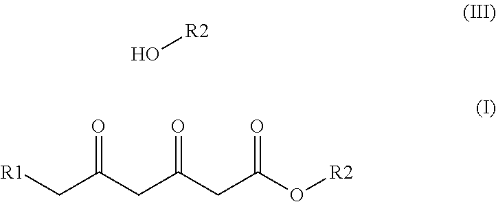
O[R2].C(C(CC(CC(O[R2])=O)=O)=O)[R1]
